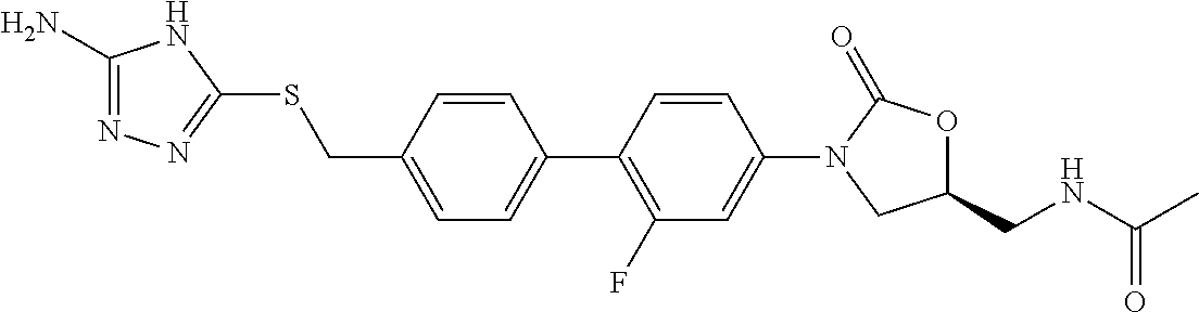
C1(C2=CC=C(CSC3=NN=C(N)N3)C=C2)=C(F)C=C(N2CC(CNC(C)=O)OC2=O)C=C1
